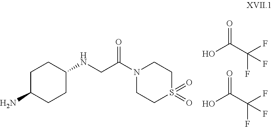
C1C(N)CCC(NCC(=O)N2CCS(=O)(=O)CC2)C1.O=C(C(F)(F)F)O.O=C(C(F)(F)F)O
